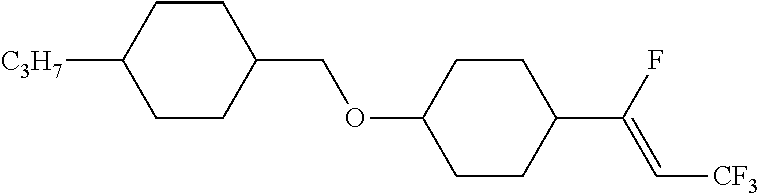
C1CC(C(F)=C[CF3])CCC1OCC1CCC([C3H7])CC1
